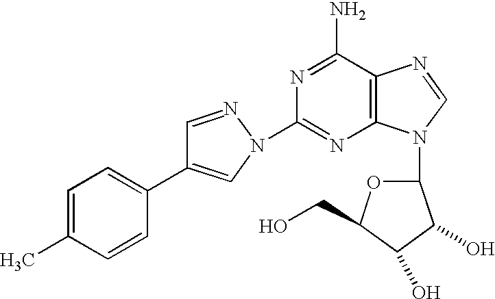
C1(N2C=C(C3=CC=C(C)C=C3)C=N2)=NC2=C(C(N)=N1)N=CN2C1OC(CO)C(O)C1O
